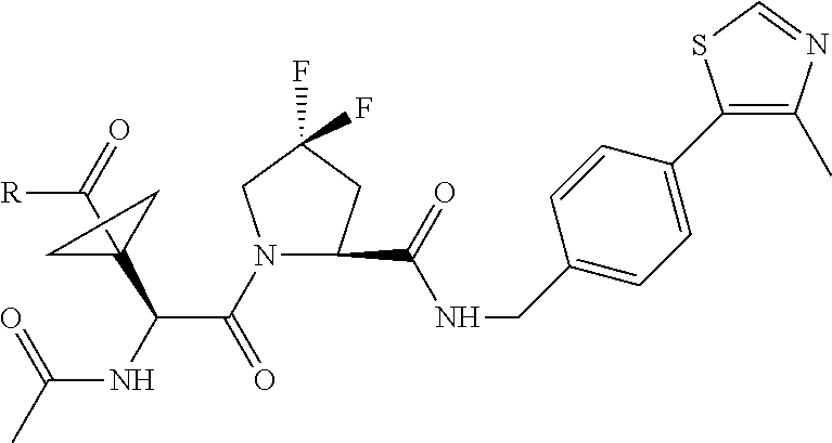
N1(C(C(NC(C)=O)C2(C(=O)[R])CC2)=O)CC(F)(F)CC1C(NCC1=CC=C(C2=C(C)N=CS2)C=C1)=O
